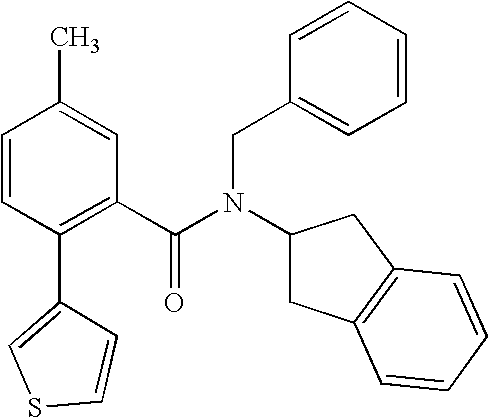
C1(C2=CSC=C2)=C(C(N(CC2=CC=CC=C2)C2CC3=C(C2)C=CC=C3)=O)C=C(C)C=C1
